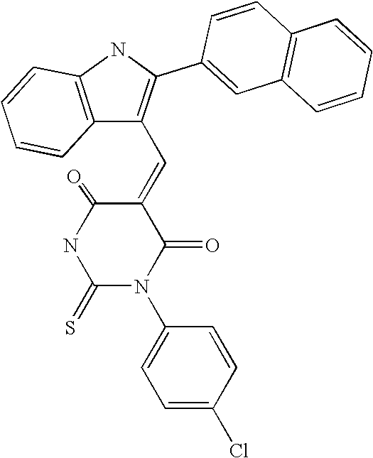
C12=C(NC(C3=CC4=C(C=C3)C=CC=C4)=C1C=C1C(=O)NC(=S)N(C3=CC=C(Cl)C=C3)C1=O)C=CC=C2
